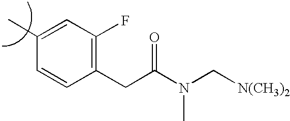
C(N(C(CC1=C(F)C=C(C)C=C1)=O)C)[N(CH3)2]
